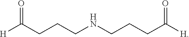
[H]C(CCCNCCCC([H])=O)=O
